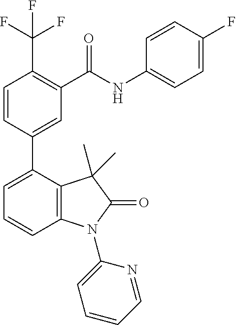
C1=CC(C2=CC=CC3=C2C(C)(C)C(=O)N3C2=CC=CC=N2)=CC(C(NC2=CC=C(F)C=C2)=O)=C1C(F)(F)F
